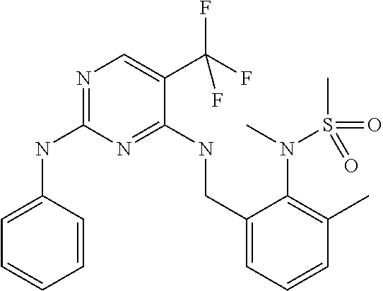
C1=CC(NC2=NC=C(C(F)(F)F)C(NCC3=CC=CC(C)=C3N(S(C)(=O)=O)C)=N2)=CC=C1
